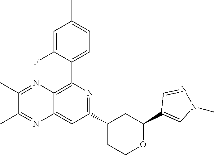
C1(C2=C3C(=CC(C4CCOC(C5=CN(C)N=C5)C4)=N2)N=C(C)C(C)=N3)=CC=C(C)C=C1F
